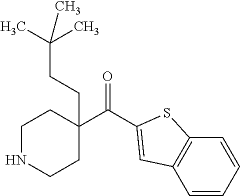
C1=CC=CC2=C1C=C(C(=O)C1(CCC(C)(C)C)CCNCC1)S2
